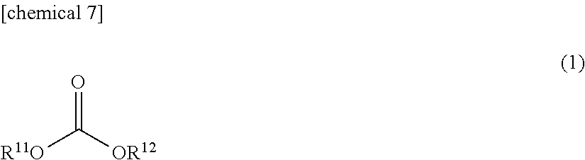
[R11O]C([OR12])=O
